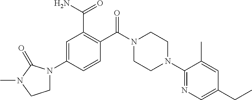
C1=C(N2CCN(C)C2=O)C=CC(C(N2CCN(C3=NC=C(CC)C=C3C)CC2)=O)=C1C(N)=O
